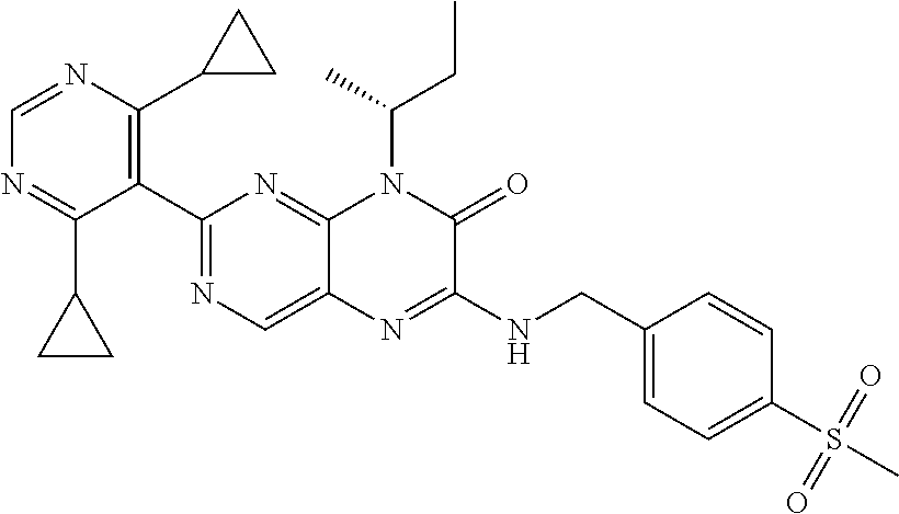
C1(C2=NC=C3C(=N2)N(C(CC)C)C(=O)C(NCC2=CC=C(S(=O)(=O)C)C=C2)=N3)=C(C2CC2)N=CN=C1C1CC1
